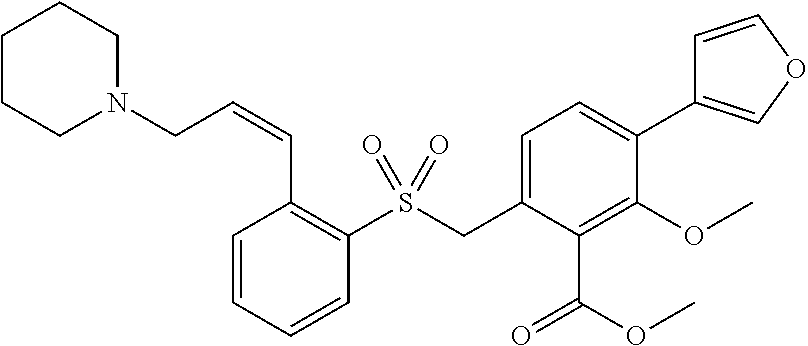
C1=CC=CC(S(CC2=CC=C(C3=COC=C3)C(OC)=C2C(=O)OC)(=O)=O)=C1C=CCN1CCCCC1
